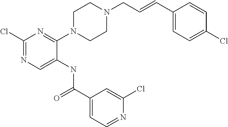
C1(Cl)=NC=C(NC(C2=CC=NC(Cl)=C2)=O)C(N2CCN(CC=CC3=CC=C(Cl)C=C3)CC2)=N1
